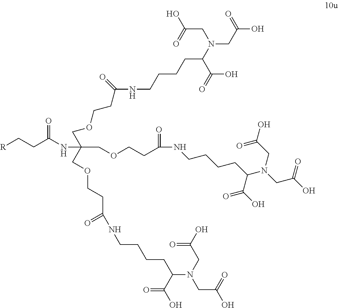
OC(=O)CN(CC(=O)O)C(CCCCNC(=O)CCOCC(COCCC(=O)NCCCCC(N(CC(=O)O)CC(=O)O)C(=O)O)(COCCC(=O)NCCCCC(N(CC(O)=O)CC(=O)O)C(=O)O)NC(CC[R])=O)C(O)=O
